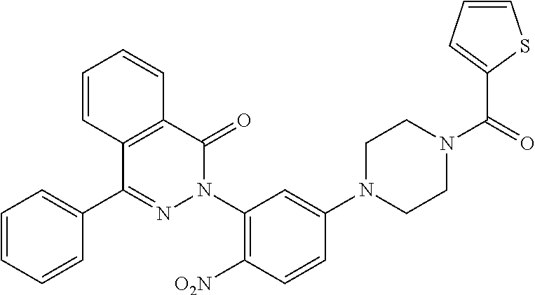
C1=CC=CC(C2=NN(C3=C([O2N])C=CC(N4CCN(C(C5=CC=CS5)=O)CC4)=C3)C(=O)C3=C2C=CC=C3)=C1
